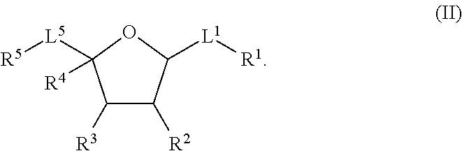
C1([R3])C([R2])C([L1][R1])OC1([R4])[L5][R5]
